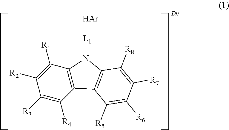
C12=C(C3=C(N1[L1][Ar])C([R8])=C([R7])C([R6])=C3[R5])C([R4])=C([R3])C([R2])=C2[R1]
